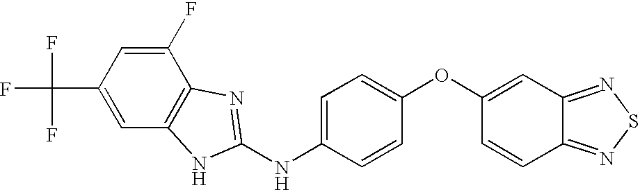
C1=C(F)C2=C(C=C1C(F)(F)F)NC(NC1=CC=C(OC3=CC4=NSN=C4C=C3)C=C1)=N2
